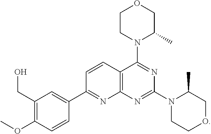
C1=CC2=C(N=C1C1=CC(CO)=C(OC)C=C1)N=C(N1CCOCC1C)N=C2N1C(C)COCC1
